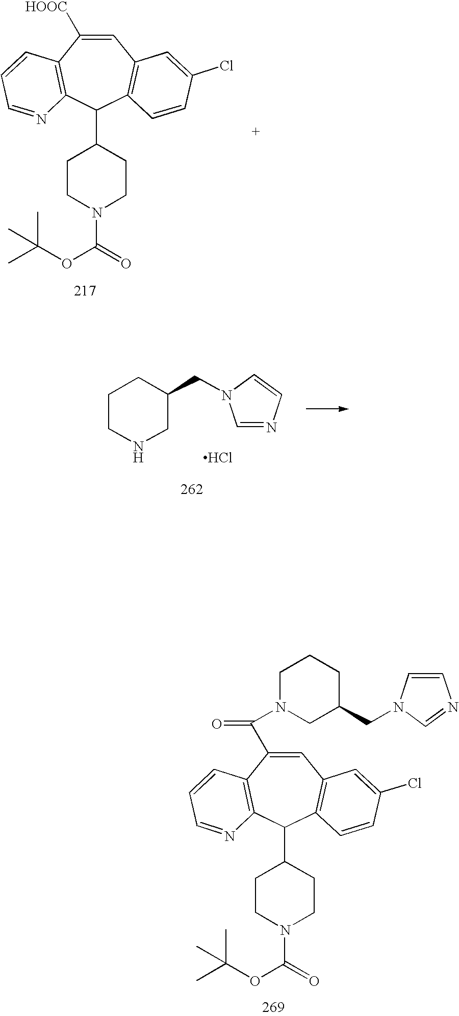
C1=C([HOOC])C2=C(C(C3CCN(C(OC(C)(C)C)=O)CC3)C3=C1C=C(Cl)C=C3)N=CC=C2.C1CNCC(CN2C=NC=C2)C1.Cl.C1=C(C(N2CC(CN3C=CN=C3)CCC2)=O)C2=C(C(C3CCN(C(OC(C)(C)C)=O)CC3)C3=C1C=C(Cl)C=C3)N=CC=C2
